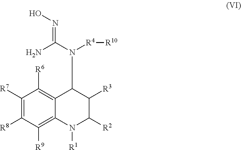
C1([R7])=C([R8])C([R9])=C2C(=C1[R6])C(N([R4][R10])C(N)=NO)C([R3])C([R2])N2[R1]
